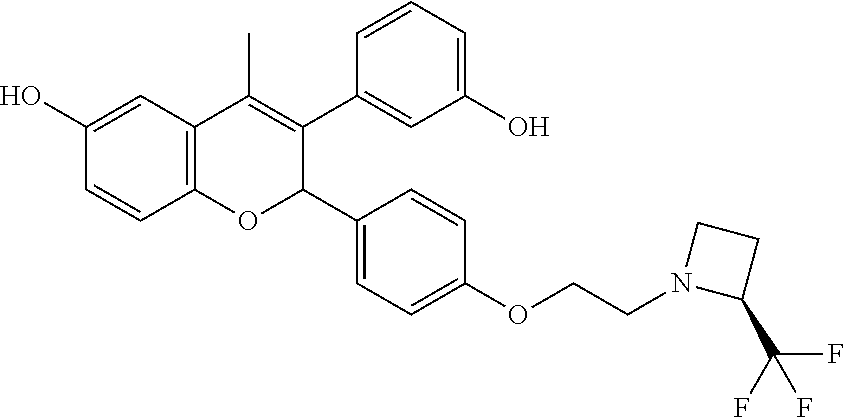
C12=C(C=C(O)C=C1)C(C)=C(C1=CC(O)=CC=C1)C(C1=CC=C(OCCN3CCC3C(F)(F)F)C=C1)O2
